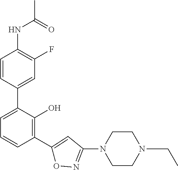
N(C1=C(F)C=C(C2=CC=CC(C3=CC(N4CCN(CC)CC4)=NO3)=C2O)C=C1)C(=O)C
